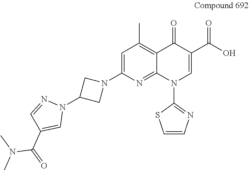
C1=C(N2CC(N3N=CC(C(=O)N(C)C)=C3)C2)N=C2C(=C1C)C(=O)C(C(O)=O)=CN2C1=NC=CS1
